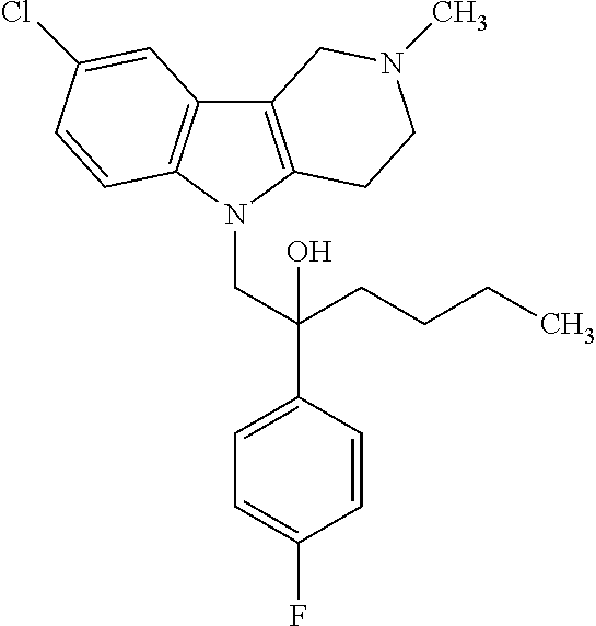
C12=C(N(CC(C3=CC=C(F)C=C3)(CCCC)O)C3=C1C=C(Cl)C=C3)CCN(C)C2
